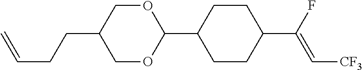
C1OC(C2CCC(C(F)=C[CF3])CC2)OCC1CCC=C
